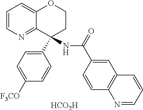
[HCO2H].C1=CN=C2C(=C1)OCCC2(C1=CC=C([F3CO])C=C1)NC(=O)C1=CC2=C(C=C1)N=CC=C2
